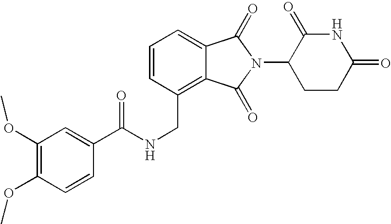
C(C1=C2C(=CC=C1)C(=O)N(C1CCC(=O)NC1=O)C2=O)NC(C1=CC(OC)=C(OC)C=C1)=O
